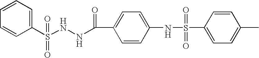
C1=CC(S(NNC(=O)C2=CC=C(NS(C3=CC=C(C)C=C3)(=O)=O)C=C2)(=O)=O)=CC=C1
